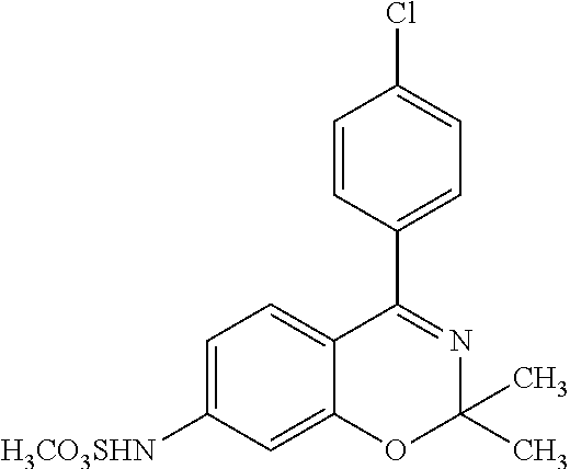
C1=C([H3CO3SHN])C=C2C(=C1)C(C1=CC=C(Cl)C=C1)=NC(C)(C)O2
